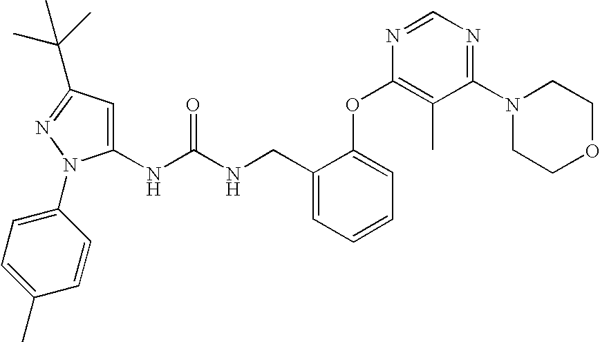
C1(NC(NCC2=CC=CC=C2OC2=C(C)C(N3CCOCC3)=NC=N2)=O)=CC(C(C)(C)C)=NN1C1=CC=C(C)C=C1
